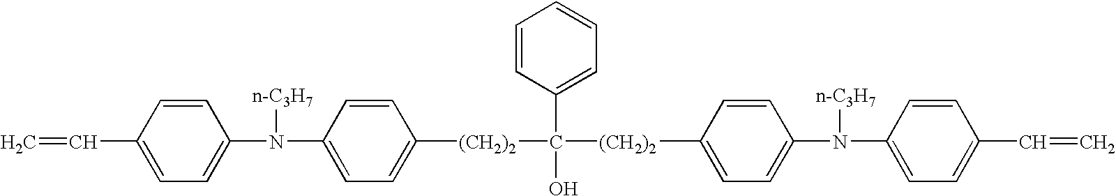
C=CC1=CC=C(N([n-C3H7])C2=CC=C([(CH2)2]C(C3=CC=CC=C3)(O)[(CH2)2]C3=CC=C(N([n-C3H7])C4=CC=C(C=C)C=C4)C=C3)C=C2)C=C1
